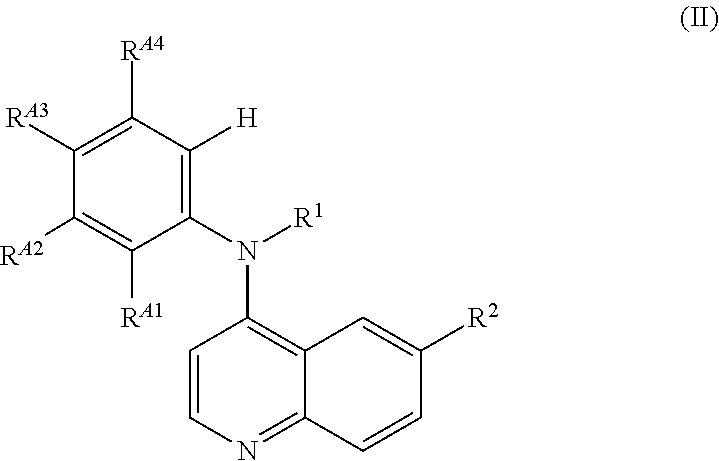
C1(N([R1])C2=C3C(=NC=C2)C=CC([R2])=C3)=C([H])C([RA4])=C([RA3])C([RA2])=C1[RA1]
